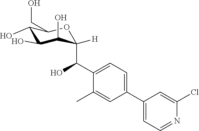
C1=C(C2=CC=C(C(O)C3([H])C(O)C(O)C(O)C(CO)O3)C(C)=C2)C=C(Cl)N=C1
